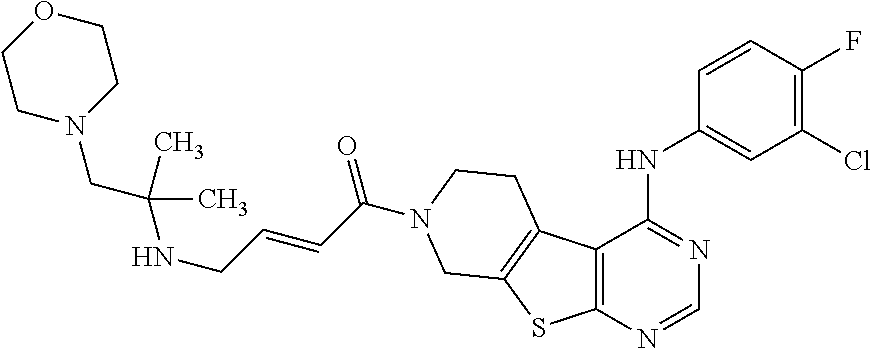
C1(Cl)=C(F)C=CC(NC2=NC=NC3=C2C2=C(S3)CN(C(C=CCNC(CN3CCOCC3)(C)C)=O)CC2)=C1
